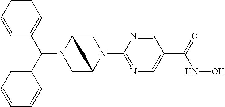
C1=CC=CC(C(C2=CC=CC=C2)N2CC3N(C4=NC=C(C(=O)NO)C=N4)CC2C3)=C1
